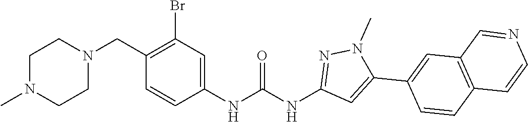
C1(CN2CCN(C)CC2)=C(Br)C=C(NC(NC2=NN(C)C(C3=CC4=C(C=C3)C=CN=C4)=C2)=O)C=C1
